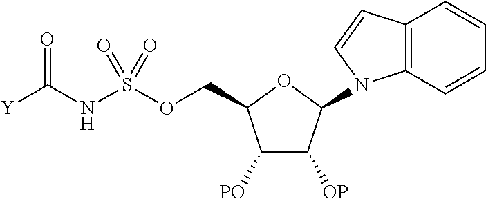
C12=C(C=CC=C1)N(C1C([OP])C([PO])C(COS(NC([Y])=O)(=O)=O)O1)C=C2
